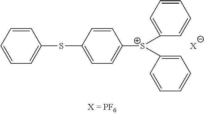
C1=CC=CC=C1SC1=CC=C([S+](C2=CC=CC=C2)C2=CC=CC=C2)C=C1.[X]
